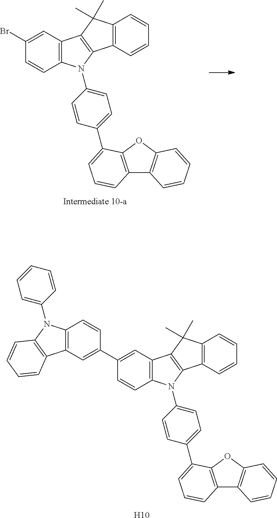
C1(C2=CC3=C(C=C2)N(C2=CC=CC=C2)C2=C3C=CC=C2)=CC2=C(C=C1)N(C1=CC=C(C3=CC=CC4=C3OC3=C4C=CC=C3)C=C1)C1=C2C(C)(C)C2=C1C=CC=C2.[H10].C1(Br)=CC2=C(C=C1)N(C1=CC=C(C3=CC=CC4=C3OC3=C4C=CC=C3)C=C1)C1=C2C(C)(C)C2=C1C=CC=C2
